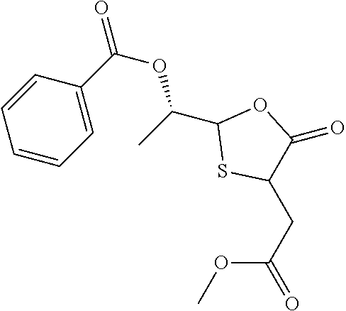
C1(CC(OC)=O)C(=O)OC(C(C)OC(=O)C2=CC=CC=C2)S1
